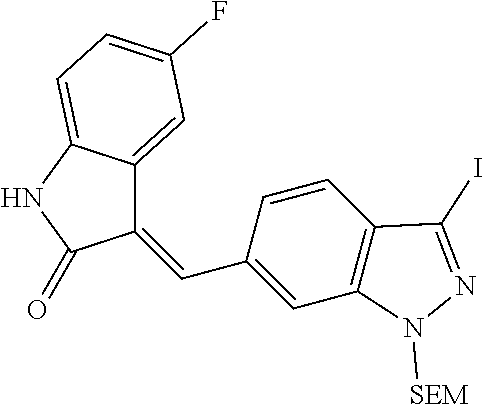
C1(=CC2=CC3=C(C=C2)C(I)=NN3[SEM])C2=CC(F)=CC=C2NC1=O
